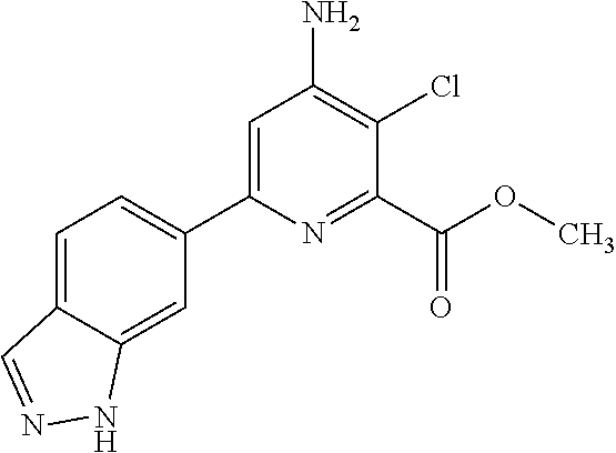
C1(C2=CC=C3C(=C2)NN=C3)=CC(N)=C(Cl)C(C(=O)OC)=N1
